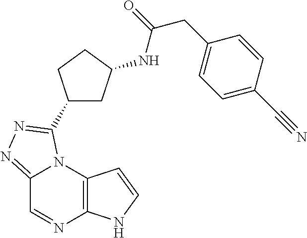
C12=NN=C(C3CCC(NC(CC4=CC=C(C#N)C=C4)=O)C3)N1C1=C(N=C2)NC=C1
